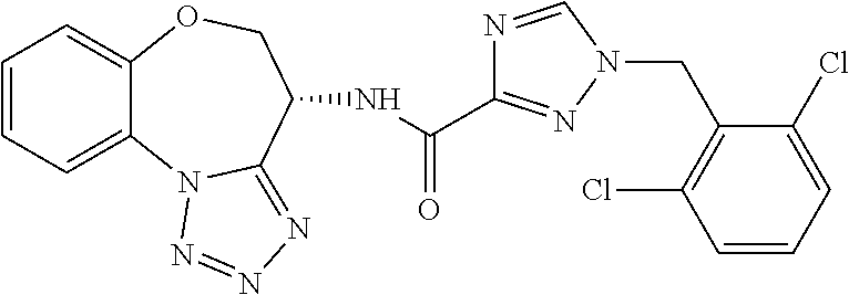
C1=CC=C2C(=C1)OCC(NC(=O)C1=NN(CC3=C(Cl)C=CC=C3Cl)C=N1)C1=NN=NN21
